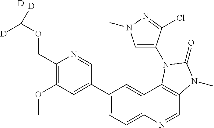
C1(COC([D])([D])[D])=C(OC)C=C(C2=CC=C3C(=C2)C2=C(C=N3)N(C)C(=O)N2C2=CN(C)N=C2Cl)C=N1
